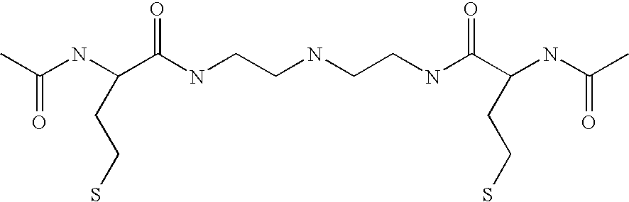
CC(NC(C(NCCNCCNC(C(NC(C)=O)CCS)=O)=O)CCS)=O
